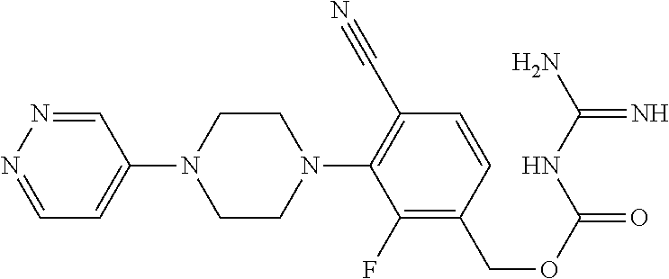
C1=NN=CC=C1N1CCN(C2=C(C#N)C=CC(COC(=O)NC(N)=N)=C2F)CC1
